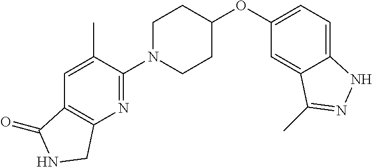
C1(N2CCC(OC3=CC=C4C(=C3)C(C)=NN4)CC2)=NC2=C(C=C1C)C(=O)NC2
